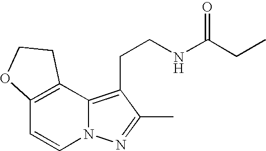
C12=C(C3=C(CCNC(CC)=O)C(C)=NN3C=C1)CCO2
